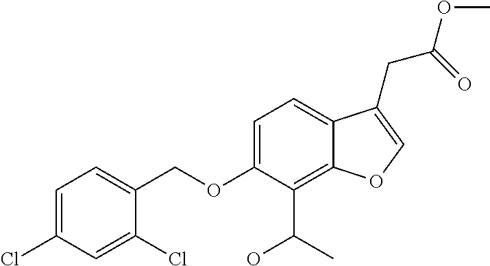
C1=C(Cl)C=C(Cl)C(COC2=CC=C3C(=C2C(C)O)OC=C3CC(=O)OC)=C1
